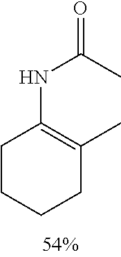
C1CC(NC(C)=O)=C(C)CC1
